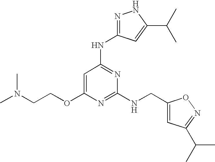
C1=C(OCCN(C)C)N=C(NCC2=CC(C(C)C)=NO2)N=C1NC1=NNC(C(C)C)=C1
